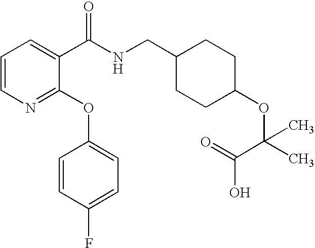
C1=CN=C(OC2=CC=C(F)C=C2)C(C(NCC2CCC(OC(C(O)=O)(C)C)CC2)=O)=C1
